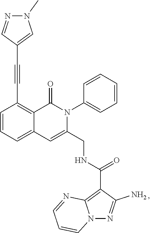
C1=CC=C2C(=C1C#CC1=CN(C)N=C1)C(=O)N(C1=CC=CC=C1)C(CNC(=O)C1=C3N(N=C1N)C=CC=N3)=C2
